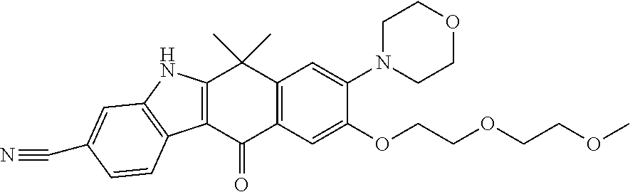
C12=C(C(=O)C3=C(C1(C)C)C=C(N1CCOCC1)C(OCCOCCOC)=C3)C1=C(N2)C=C(C#N)C=C1
